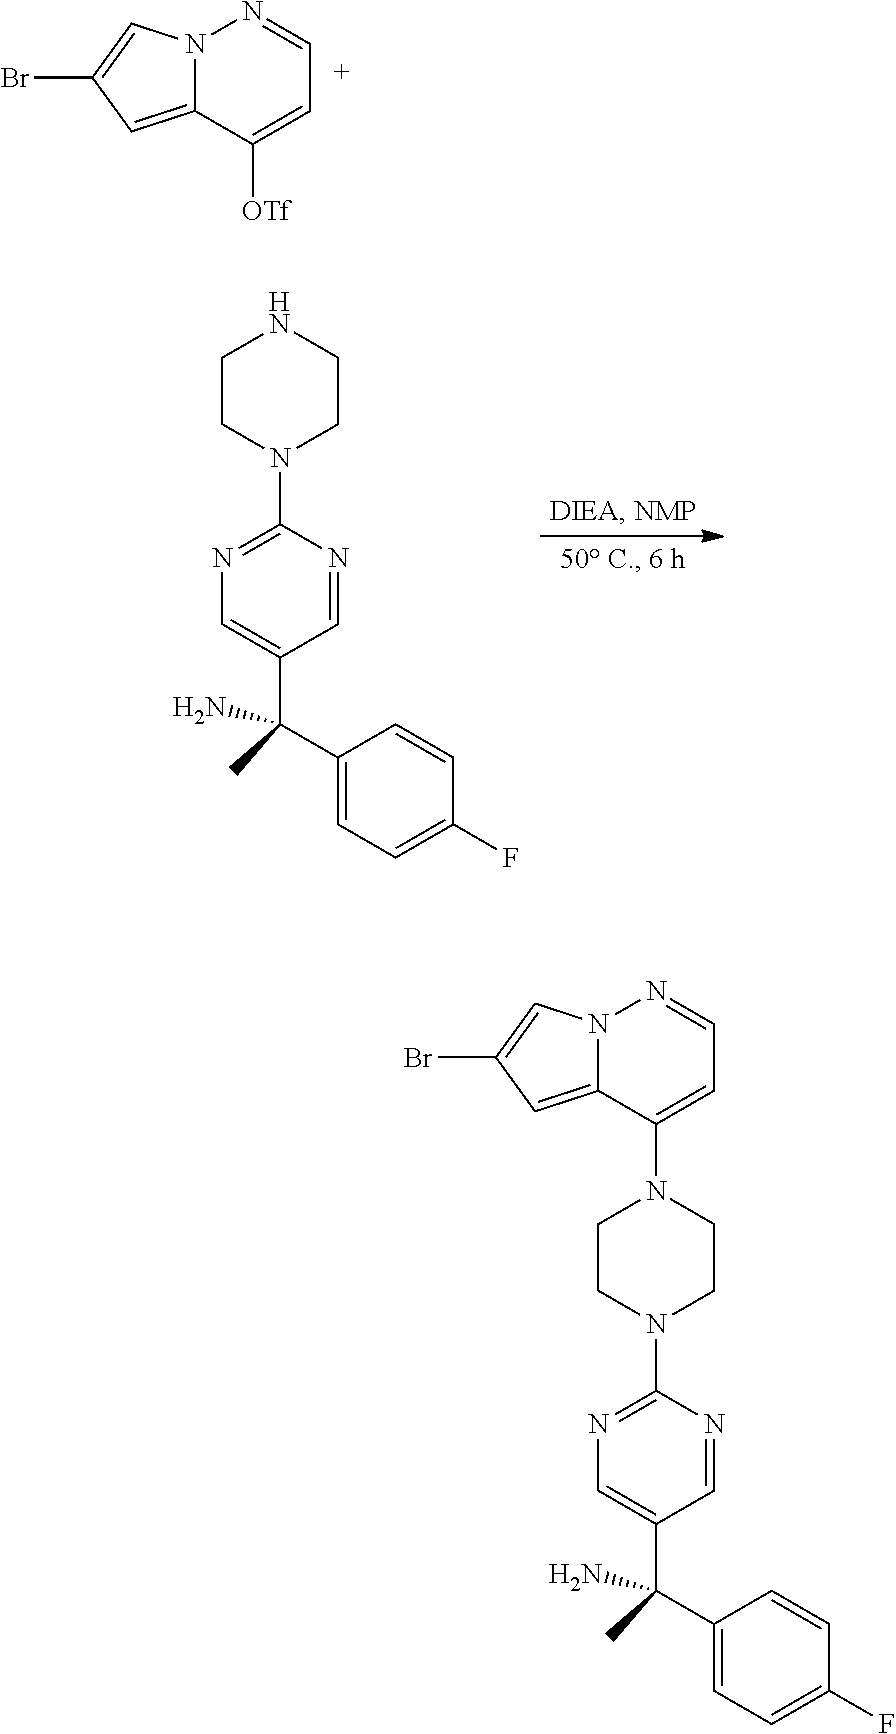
N12C(=CC(Br)=C1)C([OTf])=CC=N2.C1CN(C2=NC=C(C(C)(C3=CC=C(F)C=C3)N)C=N2)CCN1.C1CN(C2=NC=C(C(C)(C3=CC=C(F)C=C3)N)C=N2)CCN1C1=CC=NN2C1=CC(Br)=C2
